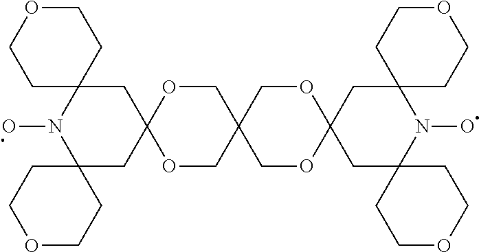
O1CC2(COC13CC1(N(O)C4(C3)CCOCC4)CCOCC1)COC1(OC2)CC2(N(O)C3(C1)CCOCC3)CCOCC2
